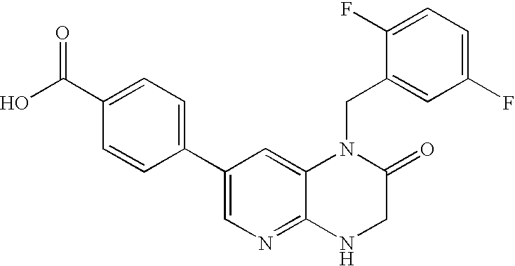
OC(C1=CC=C(C2=CN=C3C(=C2)N(CC2=CC(F)=CC=C2F)C(=O)CN3)C=C1)=O
